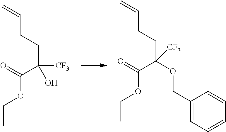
C(C(CCC=C)([CF3])O)(=O)OCC.C(C(CCC=C)([CF3])OCC1=CC=CC=C1)(=O)OCC
